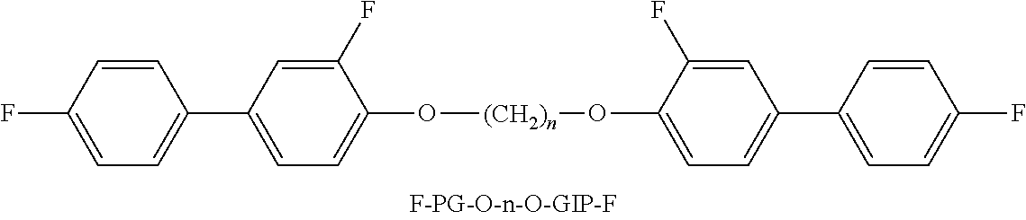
C1=CC(F)=CC=C1C1=CC=C(O[(CH2)n]OC2=CC=C(C3=CC=C(F)C=C3)C=C2F)C(F)=C1
